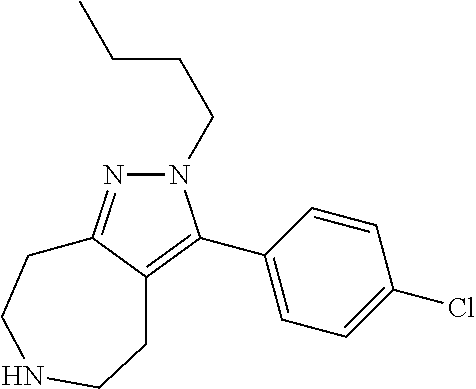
N1(CCCC)N=C2C(=C1C1=CC=C(Cl)C=C1)CCNCC2
